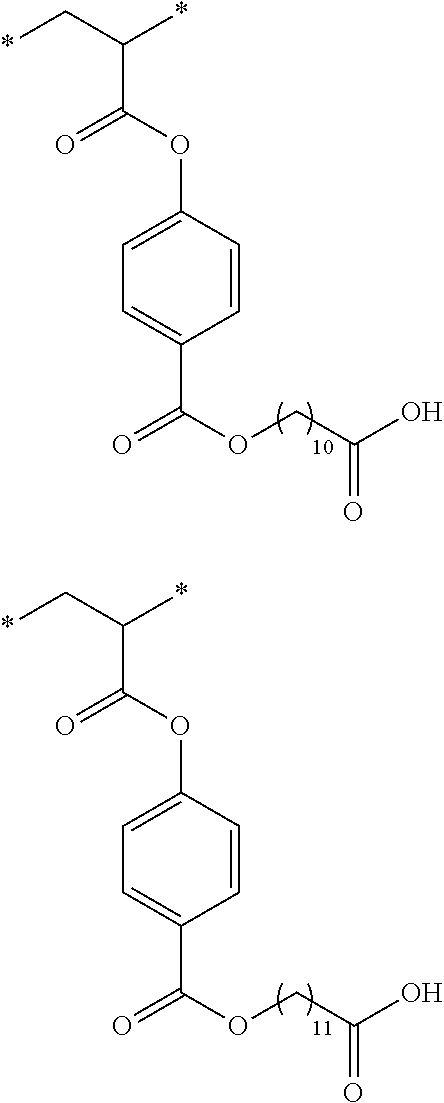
O=C(OC1=CC=C(C(OCC(O)=O)=O)C=C1)C(C*)*.O=C(OC1=CC=C(C(OCC(O)=O)=O)C=C1)C(C*)*
